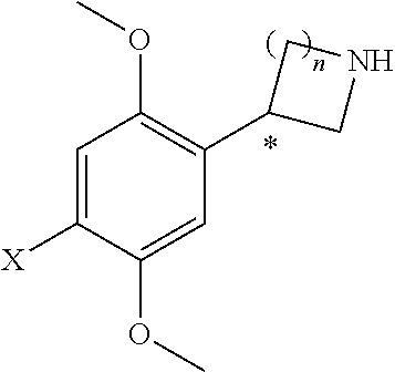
C1=C([X])C(OC)=CC(C2CNC2)=C1OC
